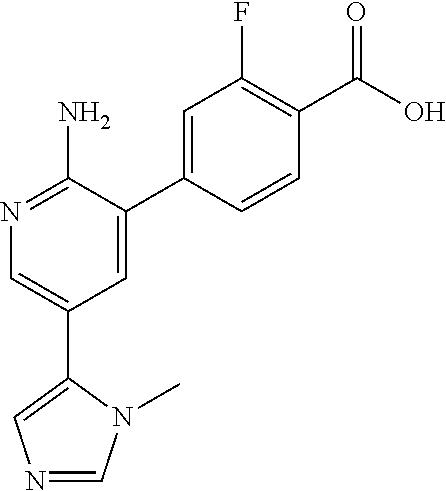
C1(C2=CN=CN2C)=CN=C(N)C(C2=CC(F)=C(C(O)=O)C=C2)=C1
